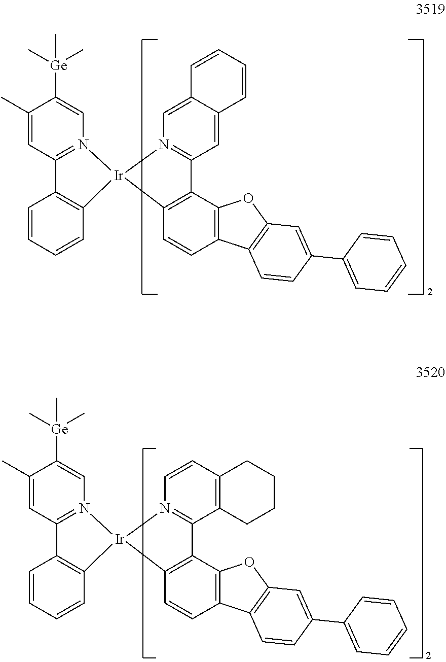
C1(C)=CC2=N(C=C1[Ge](C)(C)C)[Ir]1(C3=C2C=CC=C3)N2=C(C3=C(C=C2)CCCC3)C2=C1C=CC1=C2OC2=C1C=CC(C1=CC=CC=C1)=C2.C1(C)=CC2=N(C=C1[Ge](C)(C)C)[Ir]1(C3=C2C=CC=C3)N2=C(C=C3C(=C2)C=CC=C3)C2=C1C=CC1=C2OC2=C1C=CC(C1=CC=CC=C1)=C2
